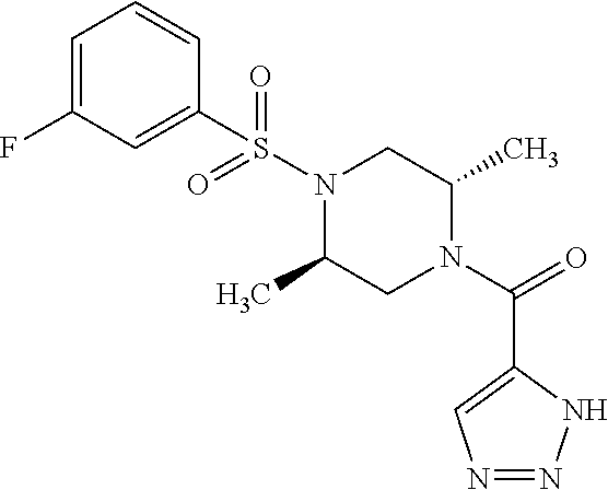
C1=CC=C(F)C=C1S(N1C(C)CN(C(C2=CN=NN2)=O)C(C)C1)(=O)=O
